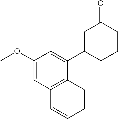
C1=C(OC)C=C(C2CC(=O)CCC2)C2=C1C=CC=C2
